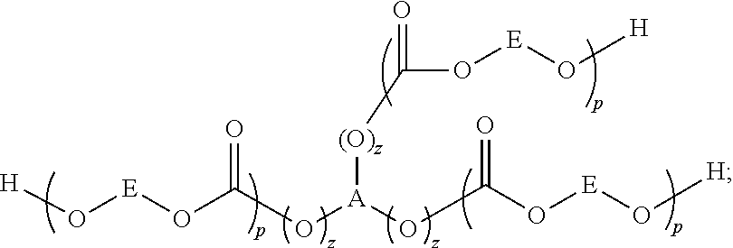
[H]O[E]OC(O[A](OC(O[E]O[H])=O)[(O)z]C(=O)O[E]O[H])=O
